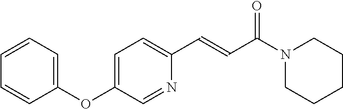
N1(C(C=CC2=CC=C(OC3=CC=CC=C3)C=N2)=O)CCCCC1
